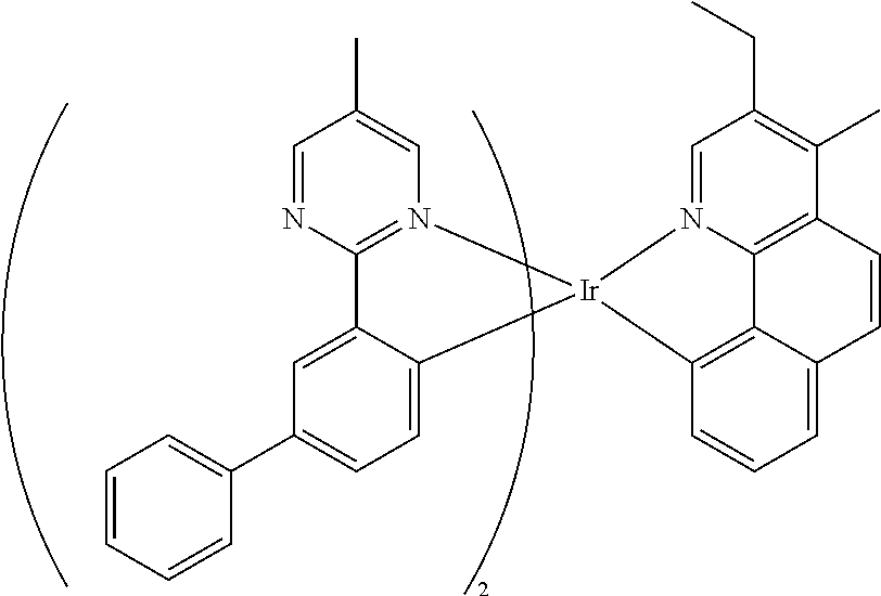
C12=N(C=C(C)C=N1)[Ir]1(C3=CC=C(C4=CC=CC=C4)C=C23)C2=C3C4=C(C(C)=C(CC)C=N41)C=CC3=CC=C2
